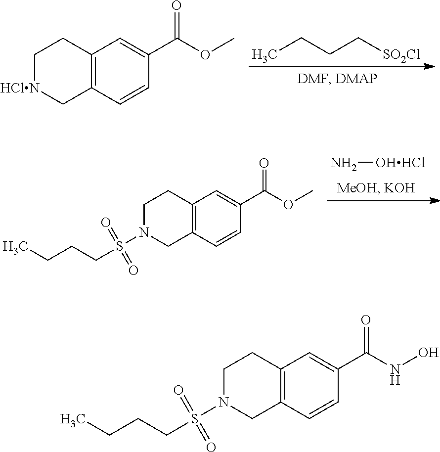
C12=C(C=CC(C(NO)=O)=C1)CN(S(CCCC)(=O)=O)CC2.C12=C(C=CC(C(OC)=O)=C1)C[HClN]CC2.CCCC[SO2Cl].C12=C(C=CC(C(OC)=O)=C1)CN(S(CCCC)(=O)=O)CC2.N[OHHCl]
